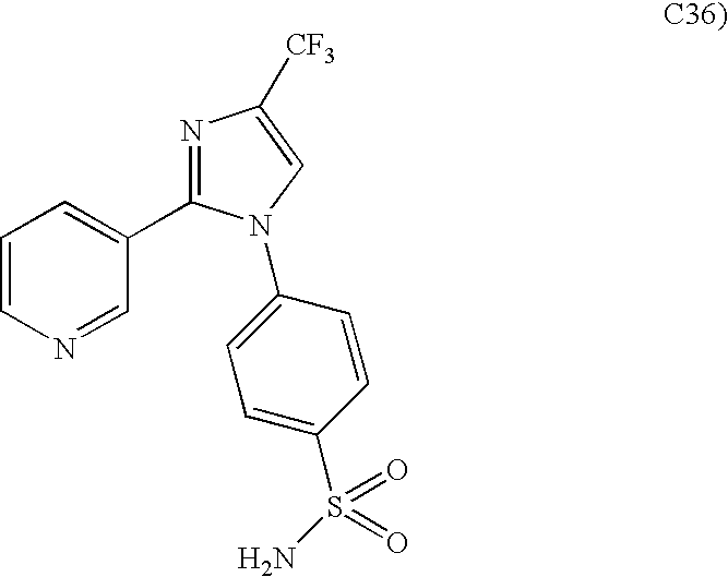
C1=CN=CC(C2=NC([CF3])=CN2C2=CC=C(S(=O)(N)=O)C=C2)=C1
